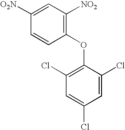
C1(OC2=C(Cl)C=C(Cl)C=C2Cl)=C([NO2])C=C([O2N])C=C1
